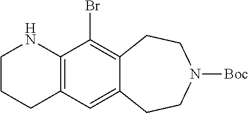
C1CCC2=C(C(Br)=C3C(=C2)CCN([Boc])CC3)N1
